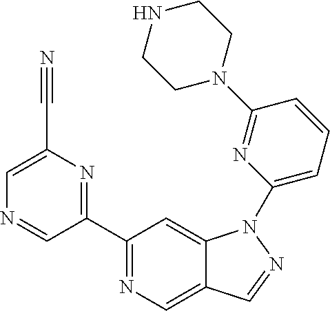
C1(C2=NC(C#N)=CN=C2)=NC=C2C(=C1)N(C1=CC=CC(N3CCNCC3)=N1)N=C2
